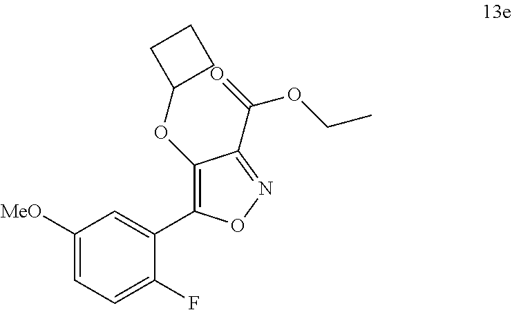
C1([MeO])=CC=C(F)C(C2=C(OC3CCC3)C(C(OCC)=O)=NO2)=C1
